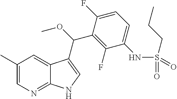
C1(C)=CN=C2C(=C1)C(C(OC)C1=C(F)C(NS(CCC)(=O)=O)=CC=C1F)=CN2
